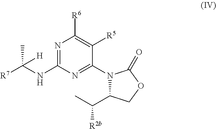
N1=C(NC(C)([R7])[H])N=C(N2C(C(C)[R2b])COC2=O)C([R5])=C1[R6]
